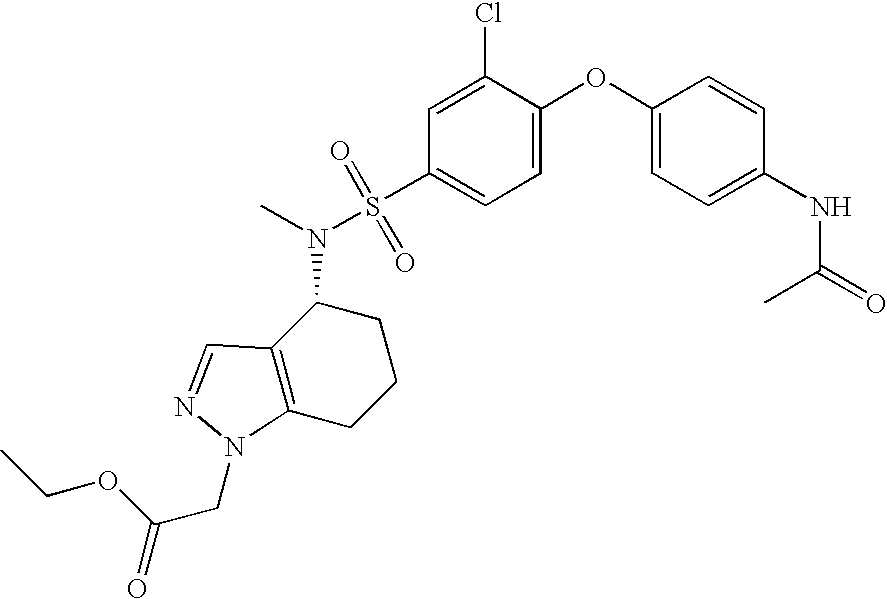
C1(OC2=CC=C(S(N(C)C3C4=C(CCC3)N(CC(=O)OCC)N=C4)(=O)=O)C=C2Cl)=CC=C(NC(=O)C)C=C1
